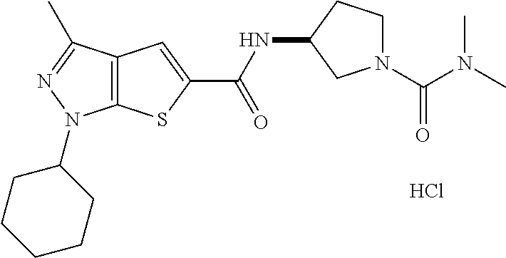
C12=C(C(C)=NN1C1CCCCC1)C=C(C(NC1CCN(C(N(C)C)=O)C1)=O)S2.Cl
